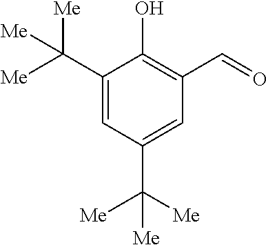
C1(C([Me])([Me])[Me])=CC(C([Me])([Me])[Me])=CC(C=O)=C1O
